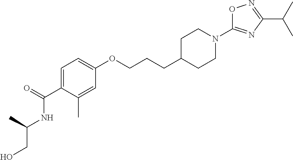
C1=C(C(=O)NC(CO)C)C(C)=CC(OCCCC2CCN(C3=NC(C(C)C)=NO3)CC2)=C1
